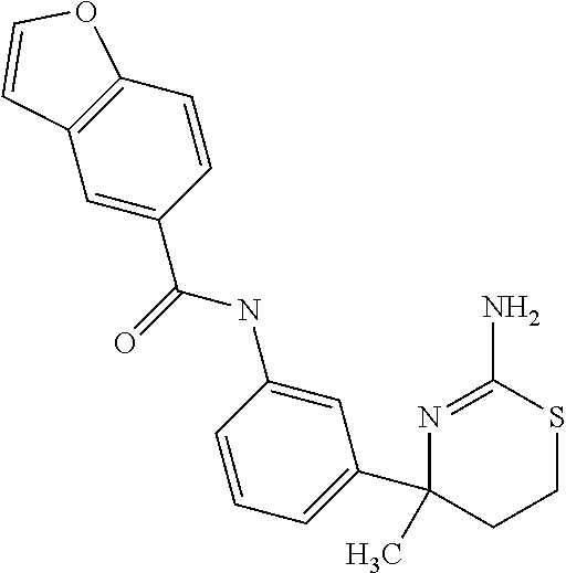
N1=C(N)SCCC1(C1=CC=CC(NC(=O)C2=CC3=C(C=C2)OC=C3)=C1)C
